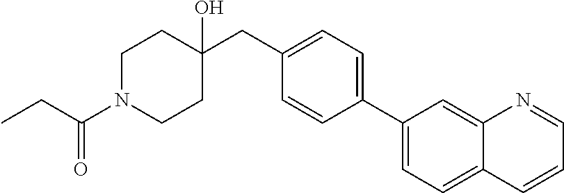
C1(CC2(O)CCN(C(CC)=O)CC2)=CC=C(C2=CC=C3C(=C2)N=CC=C3)C=C1
